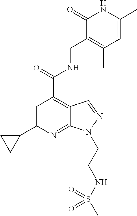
C1=C(C2CC2)N=C2C(=C1C(=O)NCC1=C(C)C=C(C)NC1=O)C=NN2CCNS(C)(=O)=O
